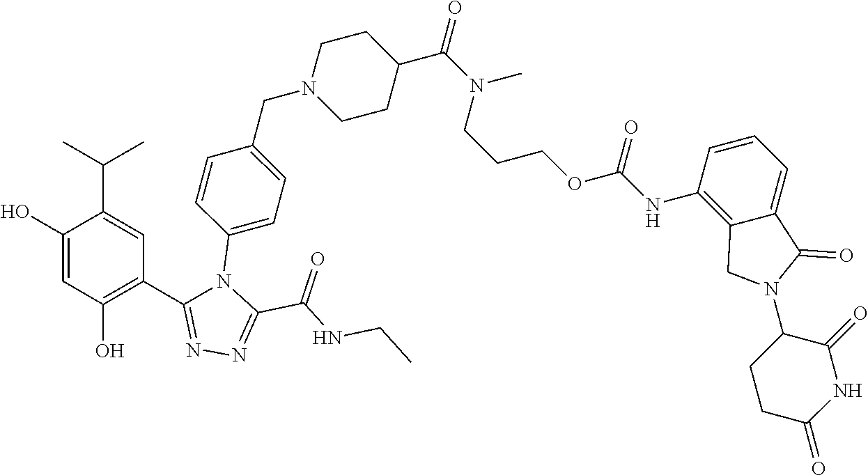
C1(O)=C(C2=NN=C(C(NCC)=O)N2C2=CC=C(CN3CCC(C(N(C)CCCOC(NC4=C5C(=CC=C4)C(=O)N(C4CCC(=O)NC4=O)C5)=O)=O)CC3)C=C2)C=C(C(C)C)C(O)=C1
